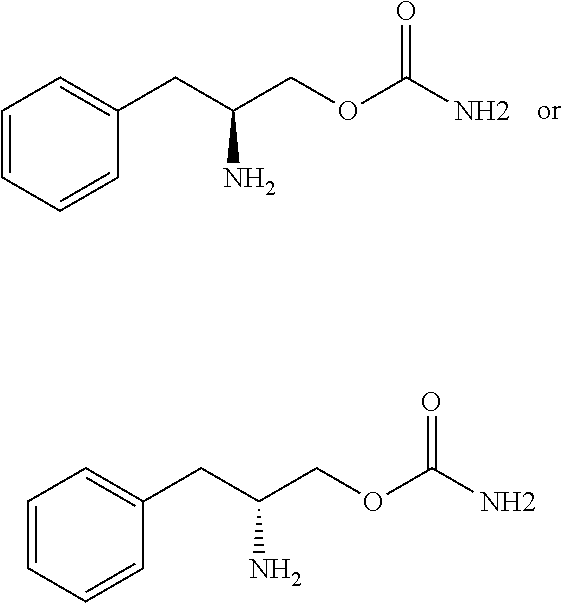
C1=CC=CC(CC(COC(N)=O)N)=C1.C1=CC=CC(CC(COC(N)=O)N)=C1
